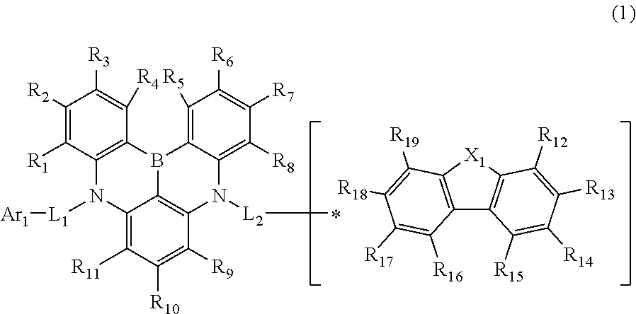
C1([R2])=C([R1])C2=C(C([R4])=C1[R3])B1C3=C([R5])C([R6])=C([R7])C([R8])=C3N([L2]C)C3=C1C(=C([R11])C([R10])=C3[R9])N2[L1][Ar1].C12=C(C([R15])=C([R14])C([R13])=C1[R12])C1=C([X1]2)C([R19])=C([R18])C([R17])=C1[R16]
